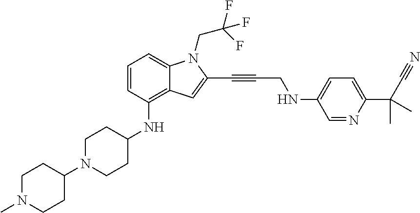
C1=CC(NC2CCN(C3CCN(C)CC3)CC2)=C2C(=C1)N(CC(F)(F)F)C(C#CCNC1=CC=C(C(C#N)(C)C)N=C1)=C2
